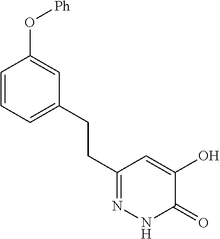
C1=CC=C(CCC2=NNC(=O)C(O)=C2)C=C1O[Ph]
